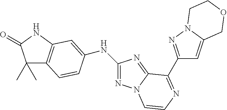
C1(C)(C)C2=C(NC1=O)C=C(NC1=NN3C(=N1)C(C1=NN4C(=C1)COCC4)=NC=C3)C=C2
